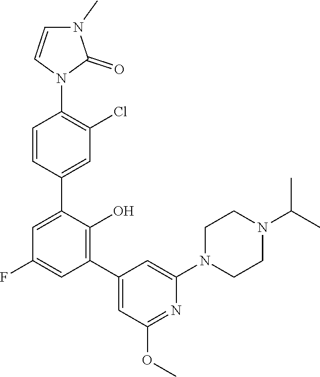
N1(C2=CC(C3=C(O)C(C4=CC(Cl)=C(N5C=CN(C)C5=O)C=C4)=CC(F)=C3)=CC(OC)=N2)CCN(C(C)C)CC1
